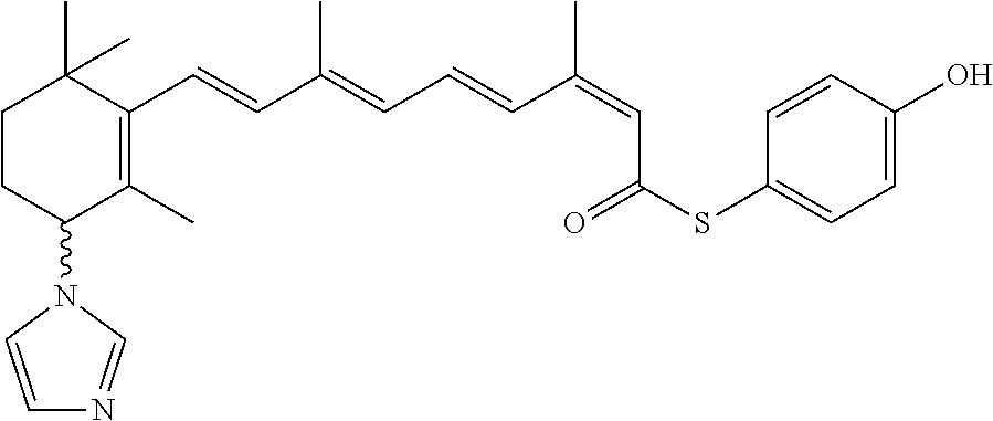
C1CC(N2C=CN=C2)C(C)=C(C=CC(=CC=CC(=CC(SC2=CC=C(O)C=C2)=O)C)C)C1(C)C
